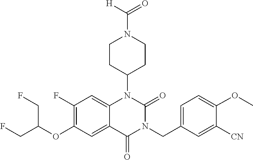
C12=CC(F)=C(OC(CF)CF)C=C1C(=O)N(CC1=CC=C(OC)C([CN])=C1)C(=O)N2C1CCN(C(=O)[H])CC1
